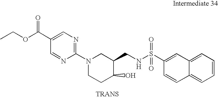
C1(S(NCC2CN(C3=NC=C(C(OCC)=O)C=N3)CCC2O)(=O)=O)=CC2=CC=CC=C2C=C1
